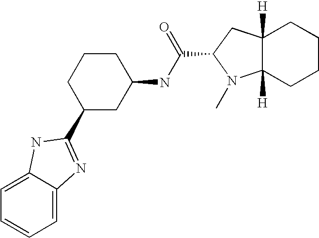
C1=C2C(=CC=C1)N=C(C1CC(NC(C3N(C)C4([H])C([H])(C3)CCCC4)=O)CCC1)N2
